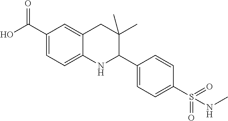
OC(C1=CC=C2C(=C1)CC(C)(C)C(C1=CC=C(S(NC)(=O)=O)C=C1)N2)=O
